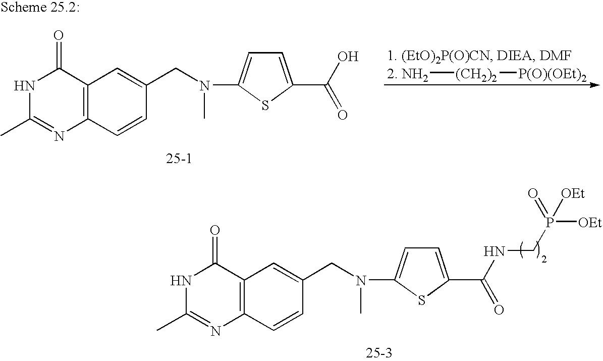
[2. NH2][(CH2)2][P(O)(OEt)2].C12=C(C(=O)NC(C)=N1)C=C(CN(C)C1=CC=C(C(O)=O)S1)C=C2.C12=C(C(=O)NC(C)=N1)C=C(CN(C)C1=CC=C(C(NCP([OEt])(=O)[OEt])=O)S1)C=C2
